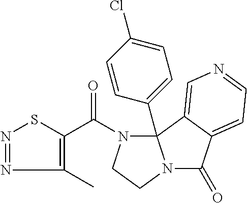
C1=CC(C23N(C(C4=C(C)N=NS4)=O)CCN2C(=O)C2=CC=NC=C32)=CC=C1Cl
